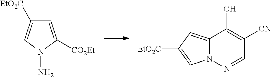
C1=C([CO2Et])N(N)C=C1[EtO2C].C12=CC([EtO2C])=CN1N=CC([CN])=C2O
